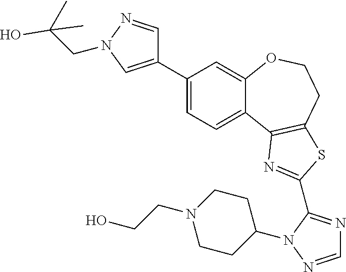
C1=C(C2=CN(CC(C)(O)C)N=C2)C=C2C(=C1)C1=C(CCO2)SC(C2=NC=NN2C2CCN(CCO)CC2)=N1
